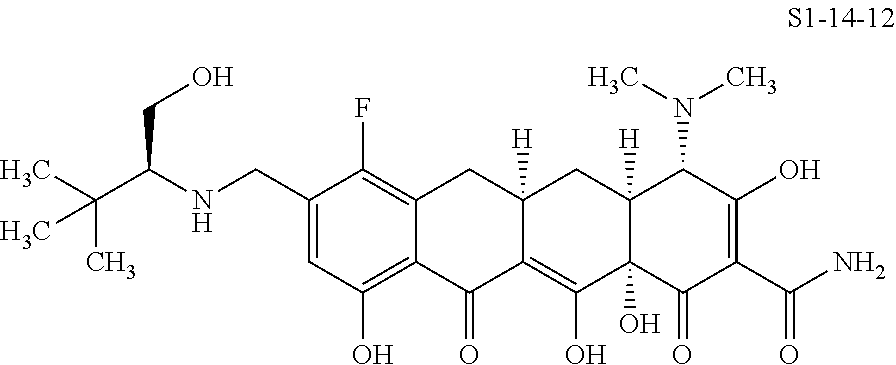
C1=C(CNC(CO)C(C)(C)C)C(F)=C2C(=C1O)C(=O)C1=C(O)C3(O)C([H])(CC1([H])C2)C(N(C)C)C(O)=C(C(N)=O)C3=O
